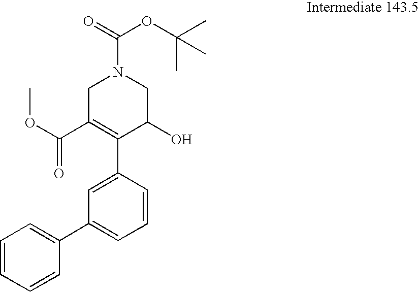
C1C(C(OC)=O)=C(C2=CC(C3=CC=CC=C3)=CC=C2)C(O)CN1C(=O)OC(C)(C)C
